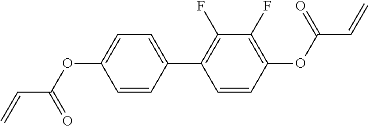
C(C(OC1=CC=C(C2=C(F)C(F)=C(OC(C=C)=O)C=C2)C=C1)=O)=C
